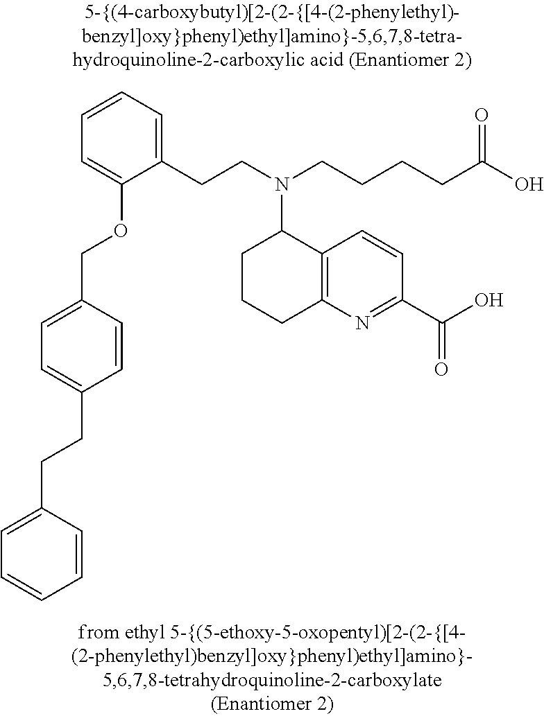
C1=C(CCC2=CC=C(COC3=CC=CC=C3CCN(CCCCC(O)=O)C3CCCC4=C3C=CC(C(=O)O)=N4)C=C2)C=CC=C1
